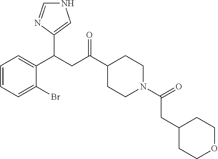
N1C=NC(C(CC(C2CCN(C(=O)CC3CCOCC3)CC2)=O)C2=CC=CC=C2Br)=C1
